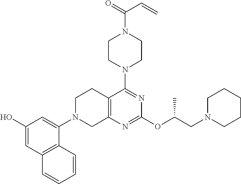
C1N(C2=CC(O)=CC3=C2C=CC=C3)CC2=C(C1)C(N1CCN(C(=O)C=C)CC1)=NC(OC(CN1CCCCC1)C)=N2
